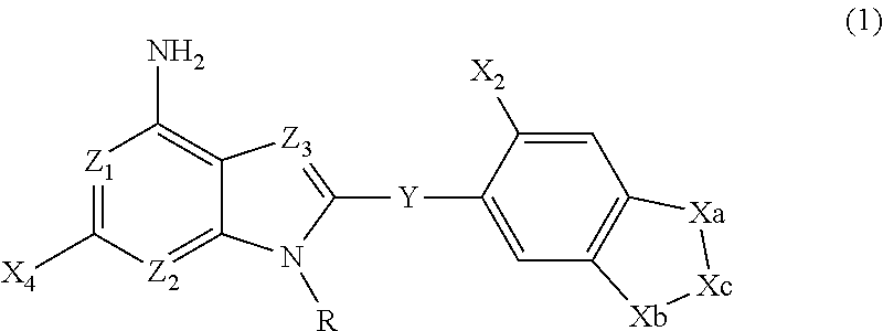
[Z1]1=C([X4])[Z2]=C2C(=C1N)[Z3]=C([Y]C1=CC3=C(C=C1[X2])[Xa][Xc][Xb]3)N2[R]
